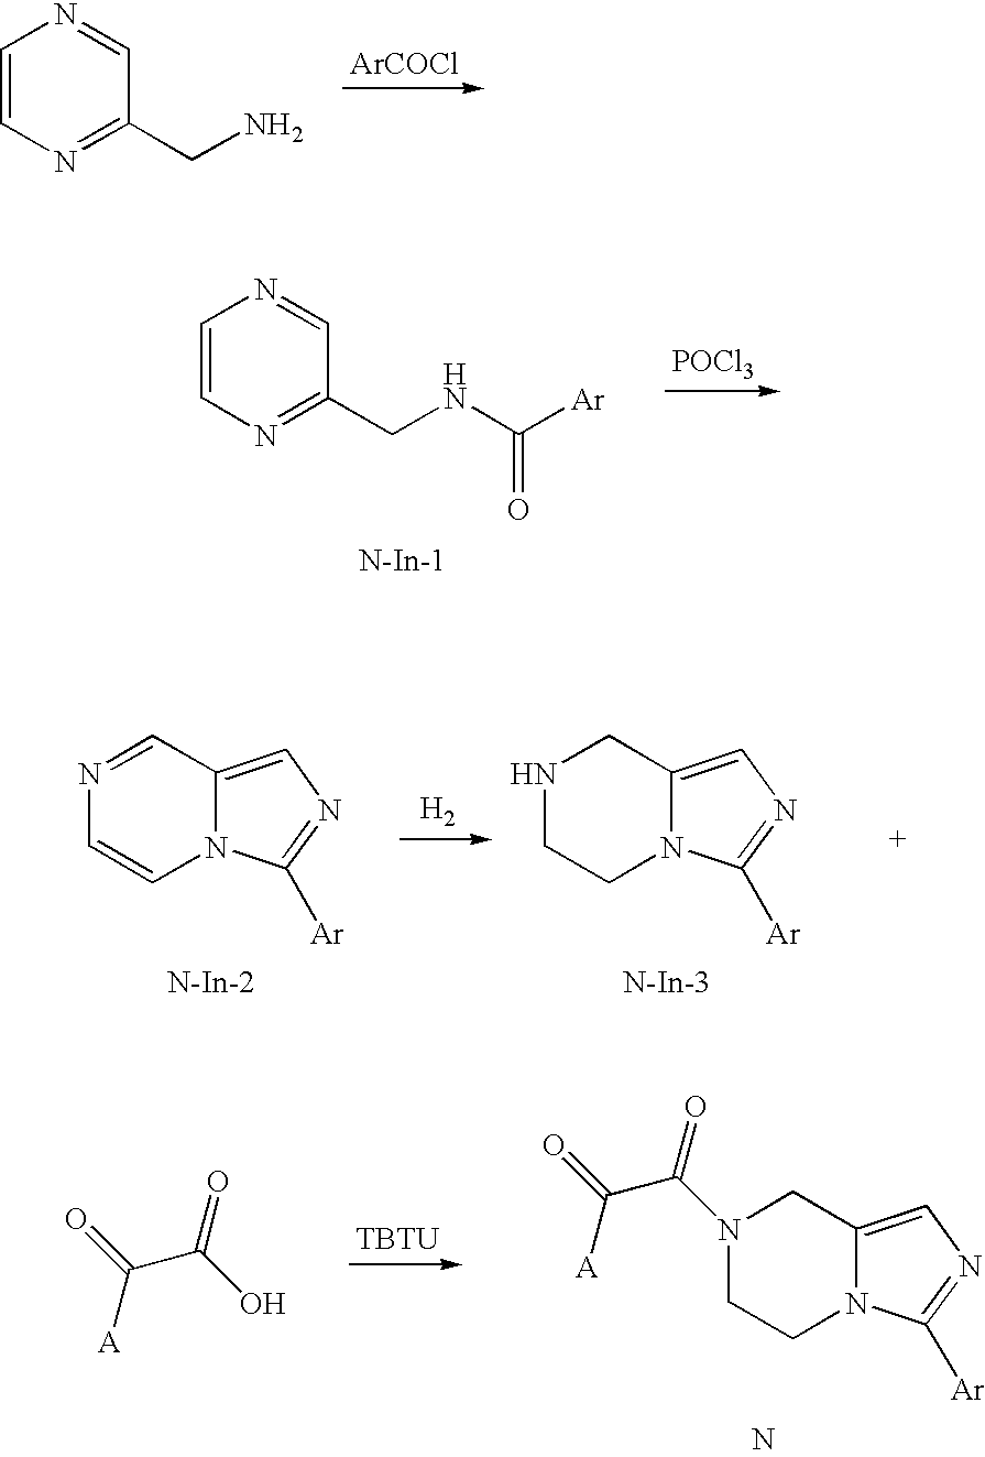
C1=CN=C(CN)C=N1.[ArCOCl].C1=CN=C(CNC([Ar])=O)C=N1.[POCl3].[N-In-1].N1=CC2=CN=C([Ar])N2C=C1.[N-In-2].[H2].N1CCN2C(=CN=C2[Ar])C1.[N-In-3].C(C(O)=O)(=O)[A].[TBTU].N1(C(C(=O)[A])=O)CCN2C(=CN=C2[Ar])C1.N
